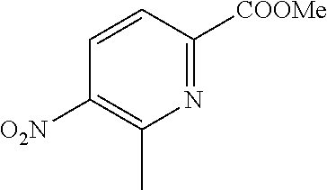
C1=CC([O2N])=C(C)N=C1[COOMe]
